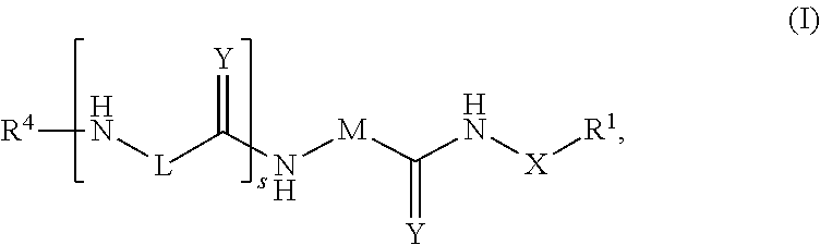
[X](NC([M]NC([L]N[R4])=[Y])=[Y])[R1]
